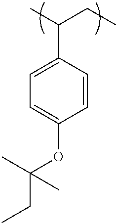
C1=C(C(C)CC)C=CC(OC(CC)(C)C)=C1
